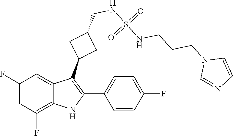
C1=CN=CN1CCCNS(=O)(=O)NCC1CC(C2=C(C3=CC=C(F)C=C3)NC3=C(F)C=C(F)C=C23)C1
